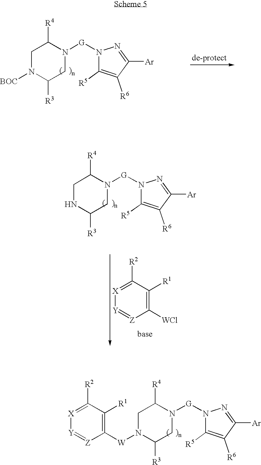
[X]1=C([R2])C([R1])=C([W]N2CC([R4])N([G]N3C([R5])=C([R6])C([Ar])=N3)CC2[R3])[Z]=[Y]1.C1N([BOC])C([R3])CN([G]N2C([R5])=C([R6])C([Ar])=N2)C1[R4].C1NC([R3])CN([G]N2C([R5])=C([R6])C([Ar])=N2)C1[R4].[X]1=C([R2])C([R1])=C([WCl])[Z]=[Y]1
